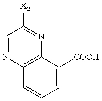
C1=NC2=C(N=C1[X2])C([COOH])=CC=C2
